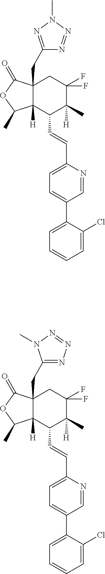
C1=C(Cl)C(C2=CC=C(C=CC3C4([H])C(CC5=NN(C)N=N5)(CC(F)(F)C3(C)[H])C(=O)OC4C)N=C2)=CC=C1.C1=C(Cl)C(C2=CC=C(C=CC3C4([H])C(CC5=NN=NN5C)(CC(F)(F)C3(C)[H])C(=O)OC4C)N=C2)=CC=C1
